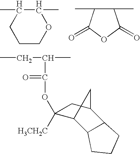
C1COC(C)C(C)C1.C1(C)C(C)C(=O)OC1=O.C(C)C(C)C(OC1([H3CH2C])C2C3C(C(C1)C2)CCC3)=O
